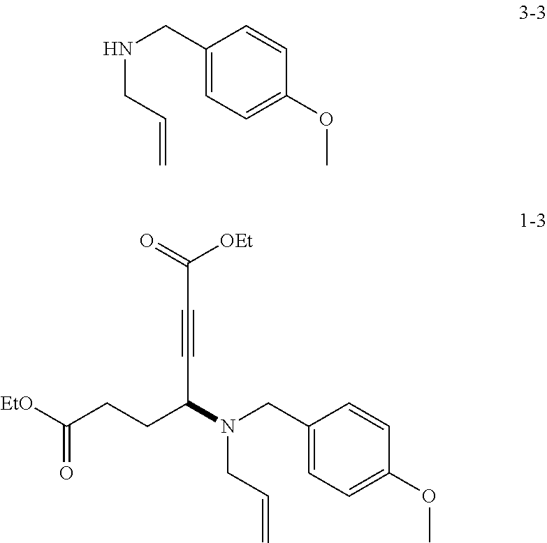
C1(CNCC=C)=CC=C(OC)C=C1.C1(CN(C(CCC([EtO])=O)C#CC([OEt])=O)CC=C)=CC=C(OC)C=C1
